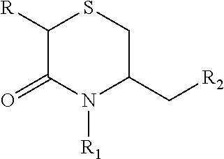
C1([R])C(=O)N([R1])C(C[R2])CS1
